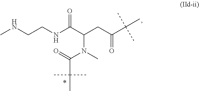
C(CC(C(C)(C)C)=O)(C(NCCNC)=O)N(C(=O)C(C)(C)C)C
